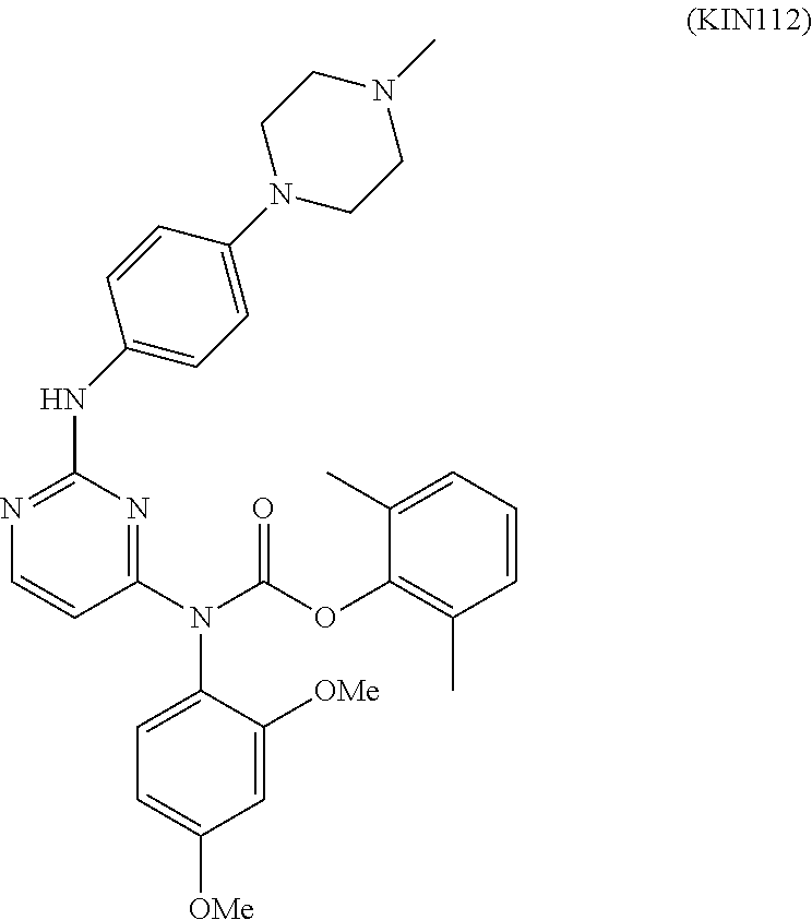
C1(N(C(OC2=C(C)C=CC=C2C)=O)C2=CC=C([OMe])C=C2[OMe])=NC(NC2=CC=C(N3CCN(C)CC3)C=C2)=NC=C1
